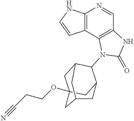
C12=C(C3=C(C=N1)NC(=O)N3C1C3CC4(OCCC#N)CC1CC(C4)C3)C=CN2
